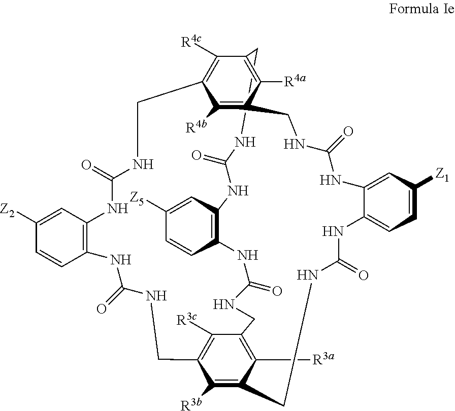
C1([R3a])=C2CNC(=O)NC3=C(C=C([Z5])C=C3)NC(=O)NCC3=C([R4a])C4=C([R4b])C(=C3[R4c])CNC(=O)NC3=C(C=CC([Z2])=C3)NC(=O)NCC(=C2[R3c])C([R3b])=C1CNC(=O)NC1=CC=C([Z1])C=C1NC(=O)NC4
